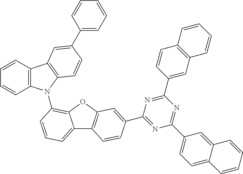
C1=CC2=C(C=C1)N(C1=C3C(=CC=C1)C1=C(O3)C=C(C3=NC(C4=CC=C5C(=C4)C=CC=C5)=NC(C4=CC5=C(C=C4)C=CC=C5)=N3)C=C1)C1=C2C=C(C2=CC=CC=C2)C=C1
